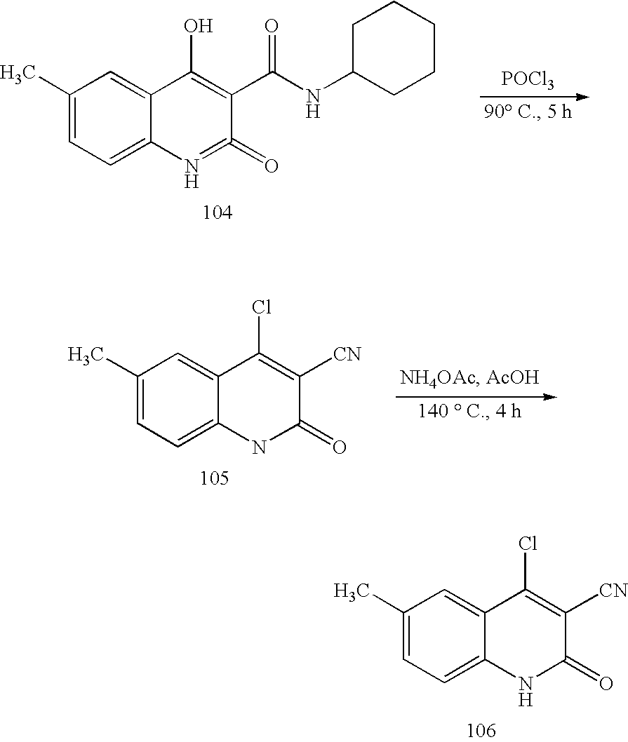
[POCl3].C1(O)=C(C(NC2CCCCC2)=O)C(=O)=NC2=CC=C(C)C=C12.C1(Cl)=C([CN])C(=O)NC2=CC=C(C)C=C12.C1(Cl)=C([CN])C(=O)NC2=CC=C(C)C=C12
